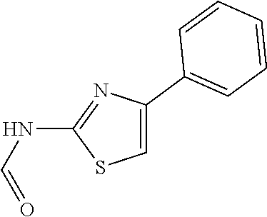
C1(NC=O)=NC(C2=CC=CC=C2)=CS1
